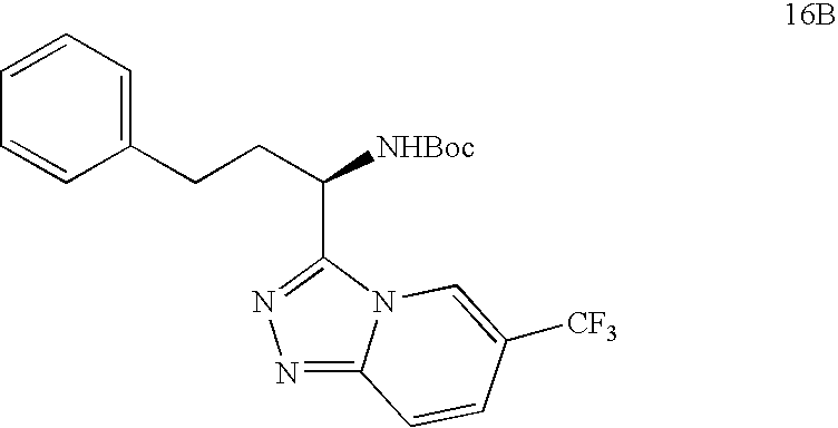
N1=C2N(C(C(CCC3=CC=CC=C3)[NHBoc])=N1)C=C([CF3])C=C2
